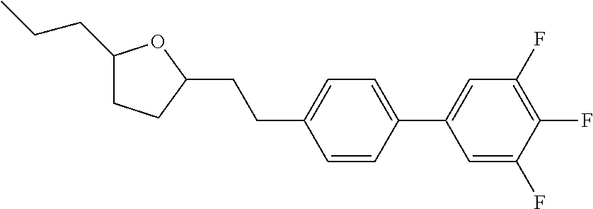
C1(CCC)CCC(CCC2=CC=C(C3=CC(F)=C(F)C(F)=C3)C=C2)O1
